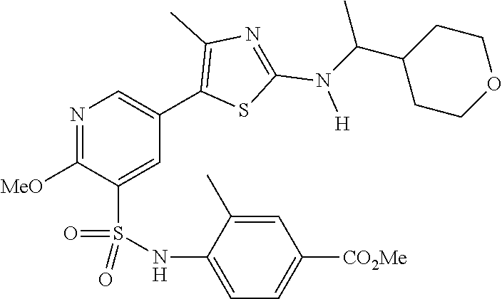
N1=C([MeO])C(S(NC2=CC=C([CO2Me])C=C2C)(=O)=O)=CC(C2=C(C)N=C(N([H])C(C3CCOCC3)C)S2)=C1
